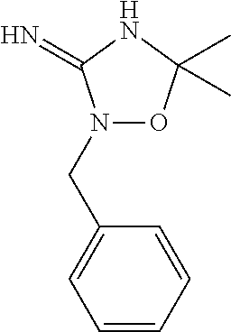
N1(CC2=CC=CC=C2)OC(C)(C)NC1=N
